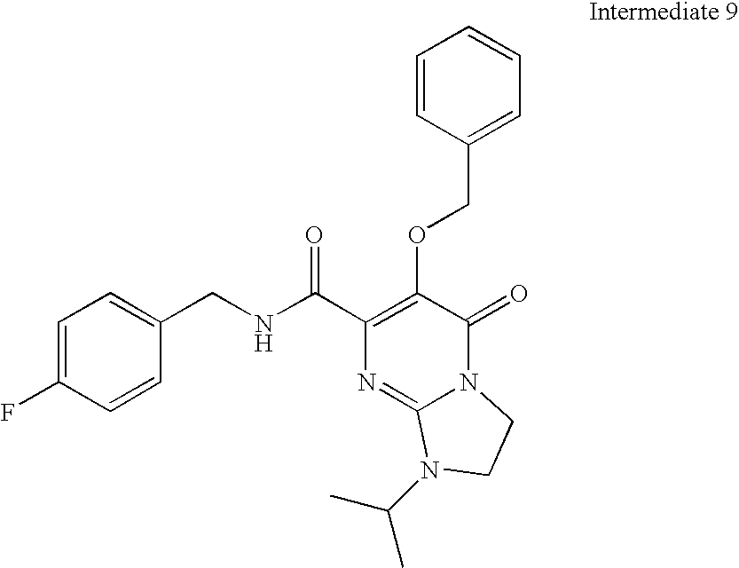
C1(CNC(C2=C(OCC3=CC=CC=C3)C(=O)N3C(=N2)N(C(C)C)CC3)=O)=CC=C(F)C=C1
